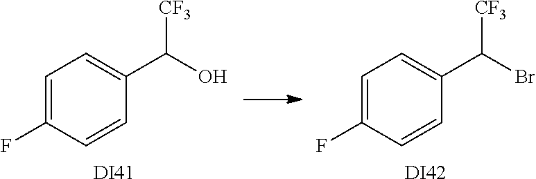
C1=C(F)C=CC(C(O)[CF3])=C1.[DI41].C1=C(F)C=CC(C(Br)[CF3])=C1.[DI42]
